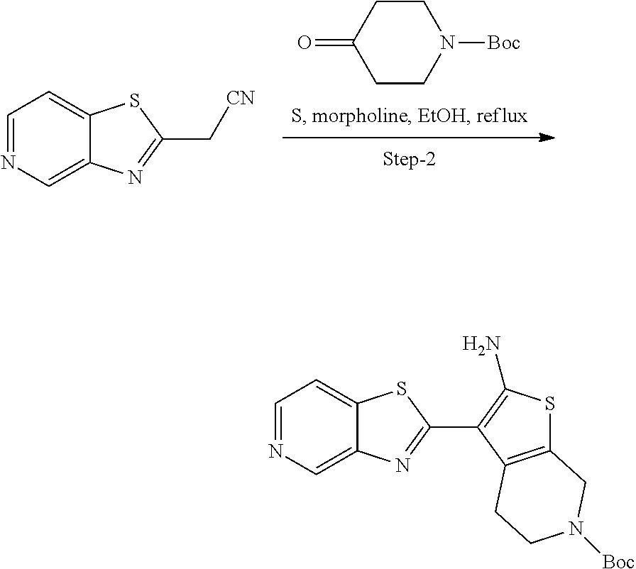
O=C1CCN([Boc])CC1.C1=NC=C2C(=C1)SC(C[CN])=N2.C1=NC=C2C(=C1)SC(C1=C(N)SC3=C1CCN([Boc])C3)=N2
